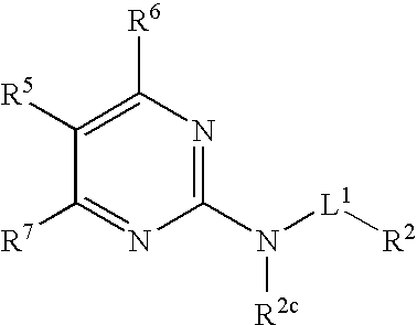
C1(N([L1][R2])[R2c])=NC([R6])=C([R5])C([R7])=N1
